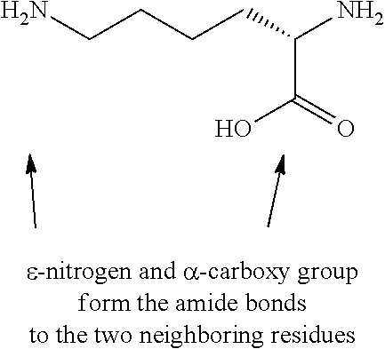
NCCCCC(N)C(=O)O
